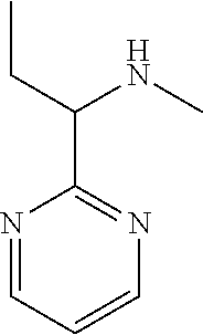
N1=CC=CN=C1C(NC)CC
